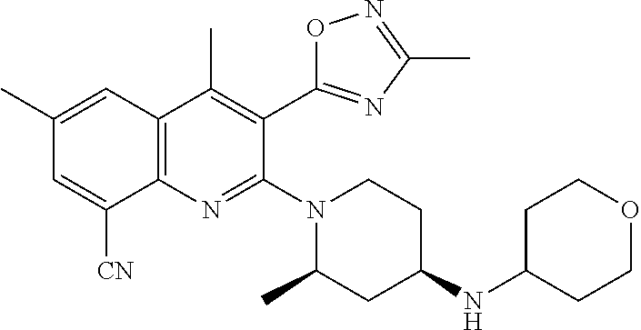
C1(C)=CC2=C(N=C(N3CCC(NC4CCOCC4)CC3C)C(C3=NC(C)=NO3)=C2C)C([CN])=C1
